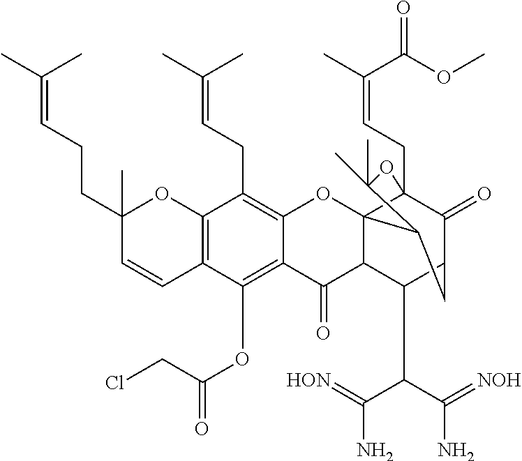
C12=C(C(OC(CCl)=O)=C3C(=C1CC=C(C)C)OC14C5(CC=C(C)C(OC)=O)C(=O)C(C(C(C(N)=[HON])C(N)=[NOH])C1C3=O)CC4C(C)(C)O5)C=CC(CCC=C(C)C)(C)O2
